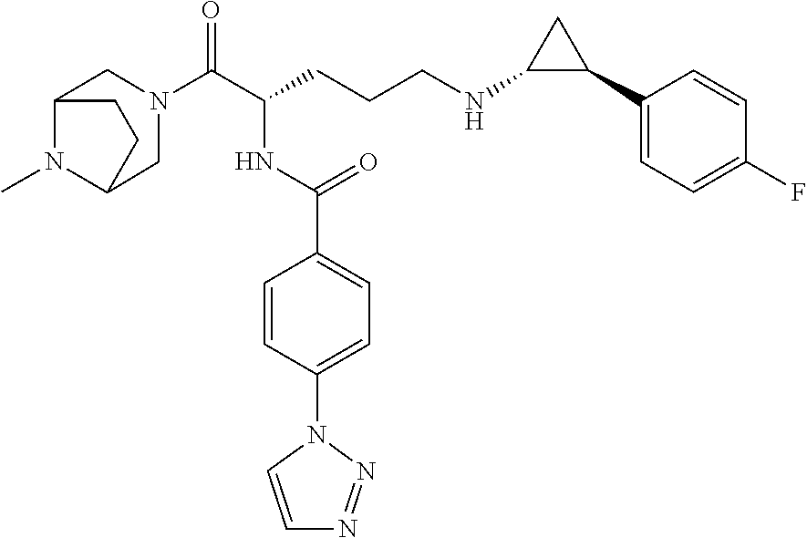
C1N(C(C(CCCNC2C(C3=CC=C(F)C=C3)C2)NC(C2=CC=C(N3C=CN=N3)C=C2)=O)=O)CC2N(C)C1CC2
